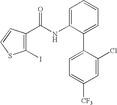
C1(I)=C(C(NC2=CC=CC=C2C2=CC=C([CF3])C=C2Cl)=O)C=CS1
